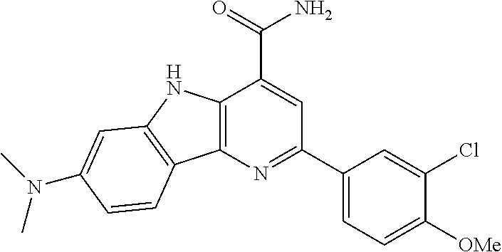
C12=C(N=C(C3=CC=C([OMe])C(Cl)=C3)C=C1C(=O)N)C1=C(N2)C=C(N(C)C)C=C1
